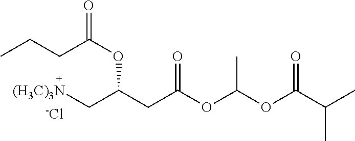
[(H3C)3N]CC(CC(OC(OC(C(C)C)=O)C)=O)OC(=O)CCC.[-Cl]
